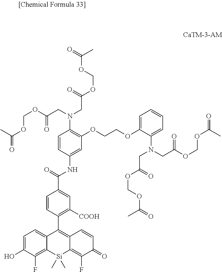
C1=CC(C2=C3C(=C(F)C(=O)C=C3)[Si](C)(C)C3=C(F)C(O)=CC=C23)=C([COOH])C=C1C(=O)NC1=CC(OCCOC2=CC=CC=C2N(CC(OCOC(=O)C)=O)CC(OCOC(=O)C)=O)=C(N(CC(OCOC(C)=O)=O)CC(OCOC(=O)C)=O)C=C1
